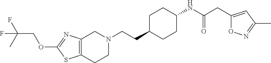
C1(OCC(F)(C)F)=NC2=C(S1)CCN(CCC1CCC(NC(CC3=CC(C)=NO3)=O)CC1)C2
